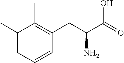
C1=CC=C(C)C(C)=C1CC(C(O)=O)N
